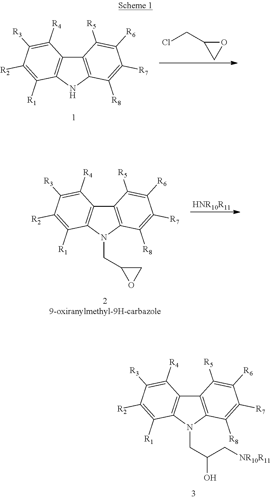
C12=C(NC3=C1C([R4])=C([R3])C([R2])=C3[R1])C([R8])=C([R7])C([R6])=C2[R5].ClCC1OC1.C12=C(N(CC3CO3)C3=C1C([R4])=C([R3])C([R2])=C3[R1])C([R8])=C([R7])C([R6])=C2[R5].[HNR10R11].C12=C(N(CC(O)C[NR10R11])C3=C1C([R4])=C([R3])C([R2])=C3[R1])C([R8])=C([R7])C([R6])=C2[R5]
